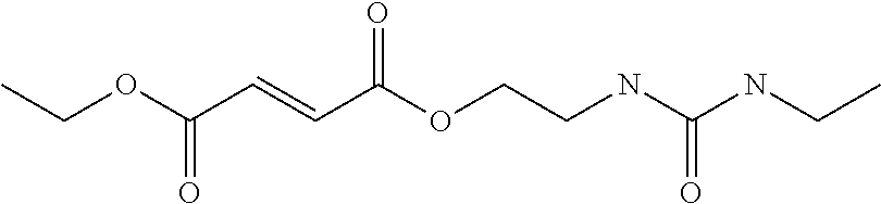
C(OC(C=CC(OCCNC(NCC)=O)=O)=O)C
